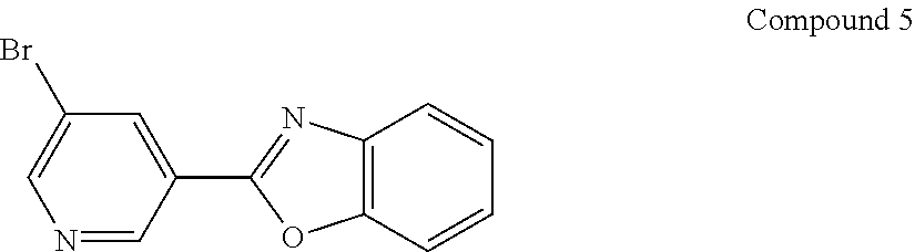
N1=CC(C2=NC3=C(C=CC=C3)O2)=CC(Br)=C1
